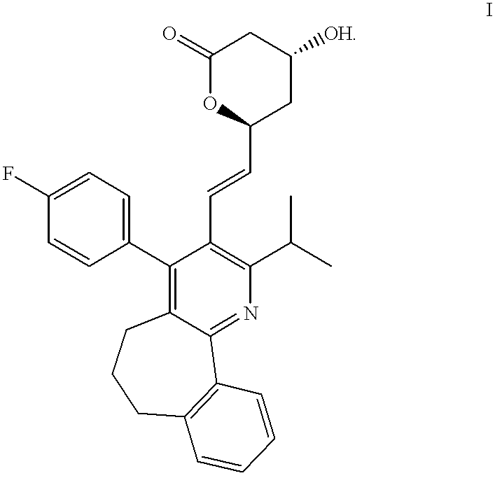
C1(F)=CC=C(C2=C3C(=NC(C(C)C)=C2C=CC2CC([OH])CC(=O)O2)C2=C(CCC3)C=CC=C2)C=C1
